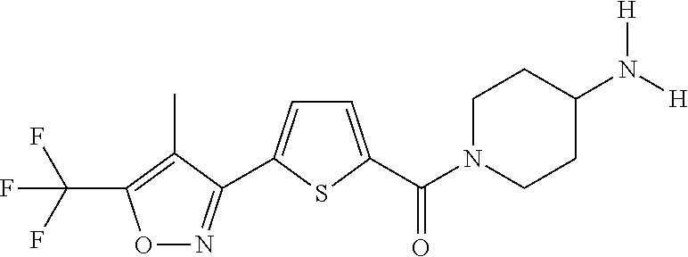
FC(F)(F)C1=C(C)C(C2=CC=C(C(=O)N3CCC(N([H])[H])CC3)S2)=NO1
